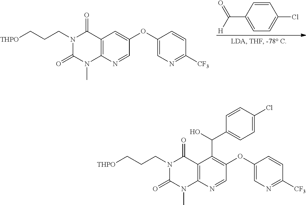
C1=CC(C([H])=O)=CC=C1Cl.C12=C(N=CC(OC3=CN=C([CF3])C=C3)=C1)N(C)C(=O)N(CCC[THPO])C2=O.C12=C(N=CC(OC3=CN=C([CF3])C=C3)=C1C(O)C1=CC=C(Cl)C=C1)N(C)C(=O)N(CCC[THPO])C2=O
